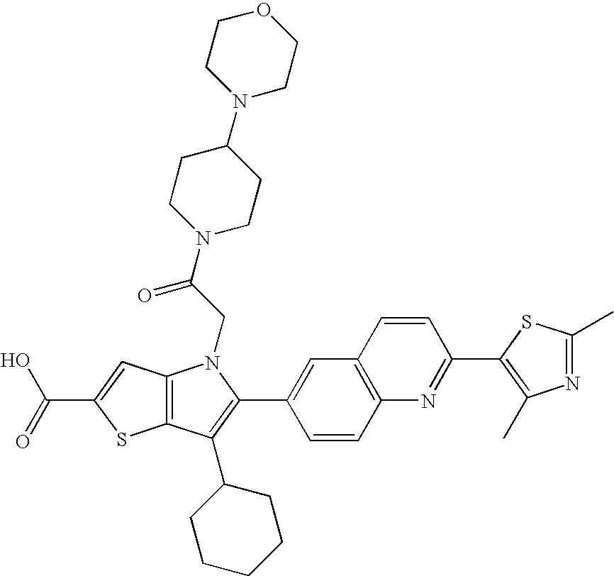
C(C1=CC2=C(S1)C(C1CCCCC1)=C(C1=CC3=C(C=C1)N=C(C1=C(C)N=C(C)S1)C=C3)N2CC(=O)N1CCC(N2CCOCC2)CC1)(=O)O
